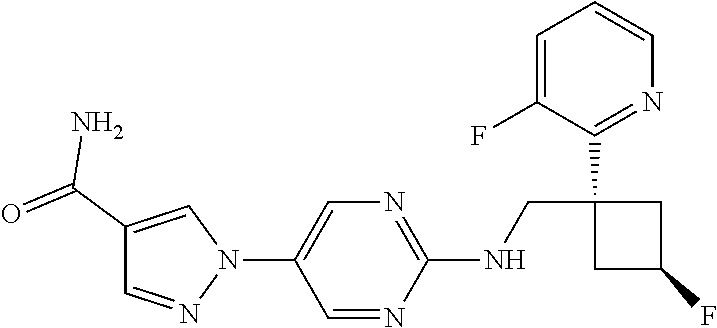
N1(C2=CN=C(NCC3(C4=NC=CC=C4F)CC(F)C3)N=C2)C=C(C(=O)N)C=N1
